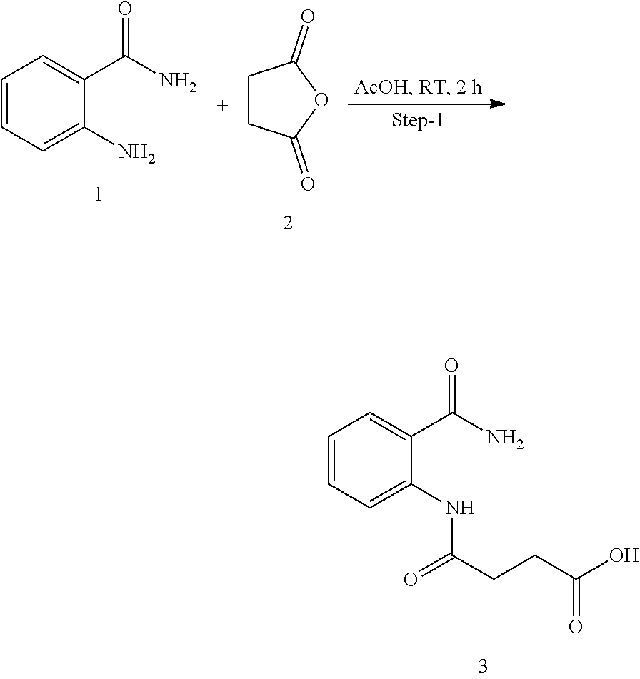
C1=CC=C(NC(=O)CCC(=O)O)C(C(N)=O)=C1.C1=CC=C(N)C(C(N)=O)=C1.C1CC(=O)OC1=O
